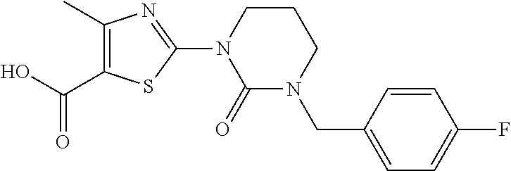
C(O)(=O)C1=C(C)N=C(N2C(=O)N(CC3=CC=C(F)C=C3)CCC2)S1
